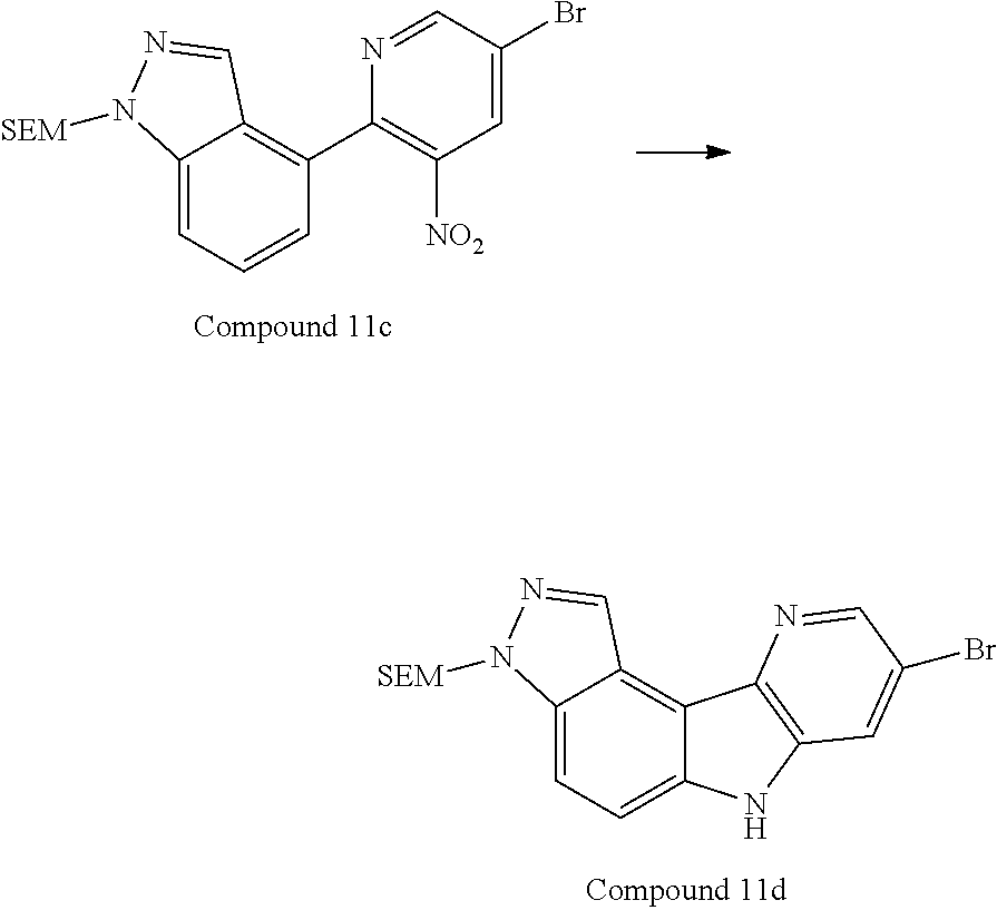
C12=CC=CC(C3=C([NO2])C=C(Br)C=N3)=C1C=NN2[SEM].C12=CC=C3C(=C1C=NN2[SEM])C1=C(N3)C=C(Br)C=N1
